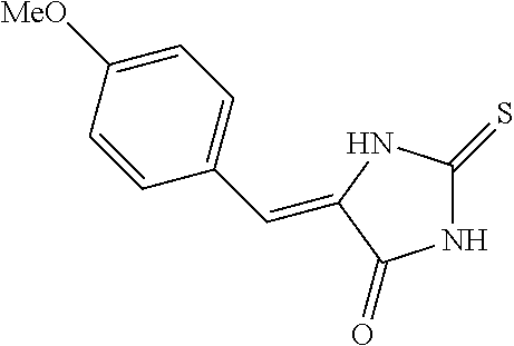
N1C(=S)NC(=CC2=CC=C([MeO])C=C2)C1=O
